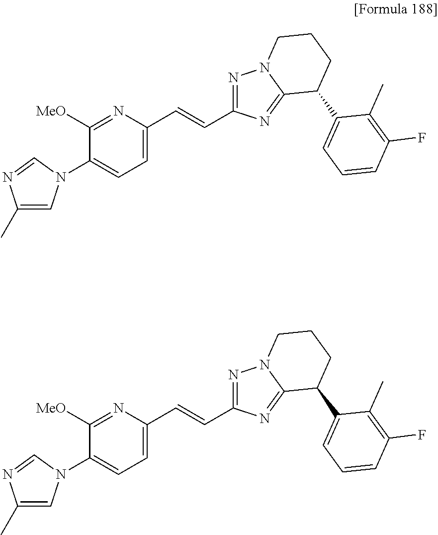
C1([MeO])=NC(C=CC2=NN3C(=N2)C(C2=CC=CC(F)=C2C)CCC3)=CC=C1N1C=C(C)N=C1.C1([MeO])=NC(C=CC2=NN3C(=N2)C(C2=CC=CC(F)=C2C)CCC3)=CC=C1N1C=C(C)N=C1
